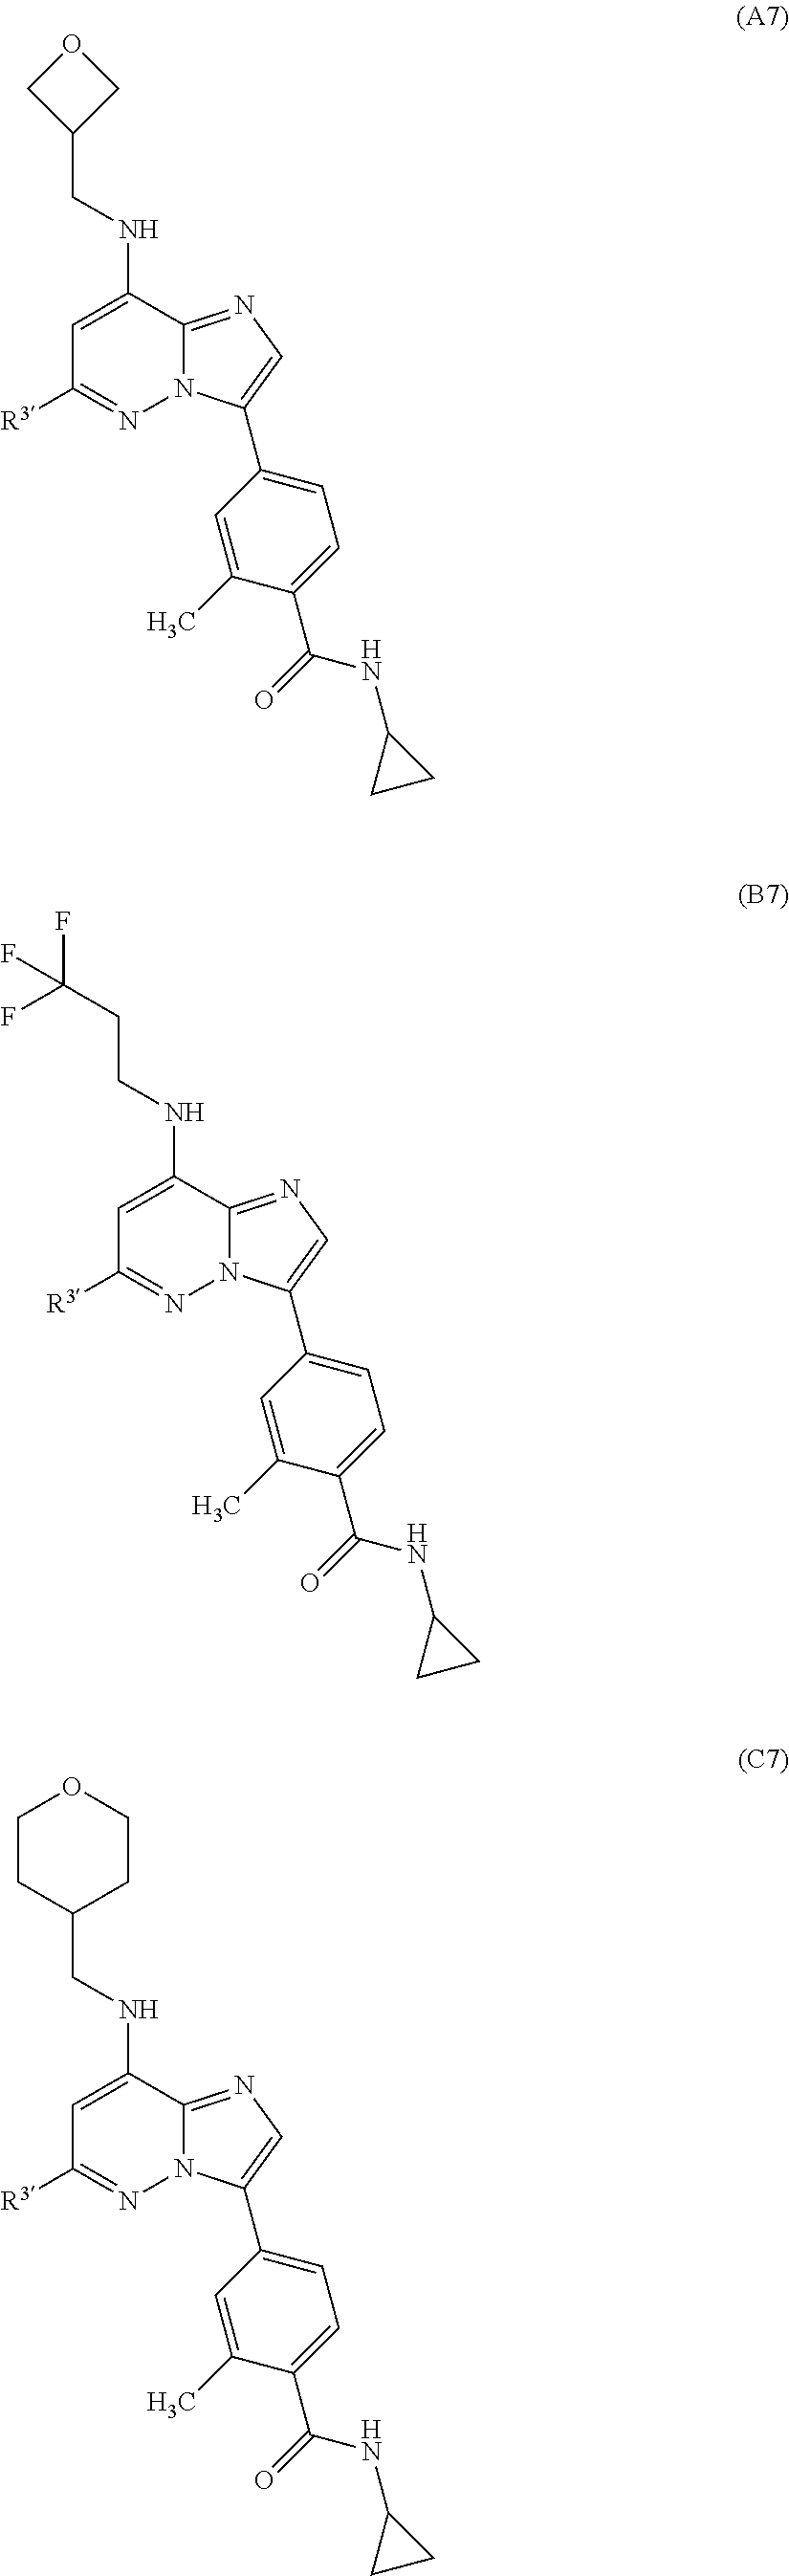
C1=C(NCC2COC2)C2=NC=C(C3=CC=C(C(=O)NC4CC4)C(C)=C3)N2N=C1[R3].C1=C(NCCC(F)(F)F)C2=NC=C(C3=CC=C(C(=O)NC4CC4)C(C)=C3)N2N=C1[R3].C1=C(NCC2CCOCC2)C2=NC=C(C3=CC=C(C(=O)NC4CC4)C(C)=C3)N2N=C1[R3]
